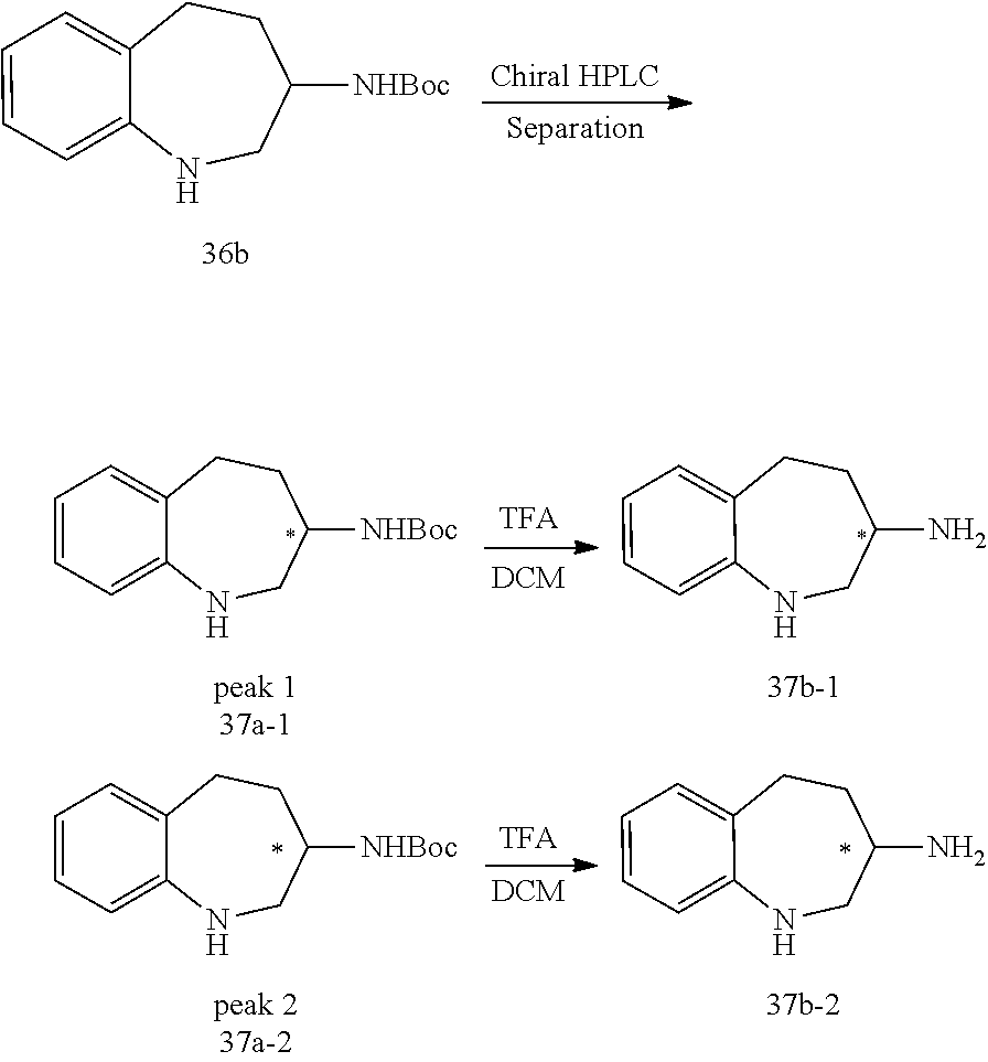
C1([NHBoc])CNC2=CC=CC=C2CC1.C1(N)CNC2=CC=CC=C2CC1.C1([NHBoc])CNC2=CC=CC=C2CC1.C1(N)CNC2=CC=CC=C2CC1.C1([NHBoc])CNC2=CC=CC=C2CC1
